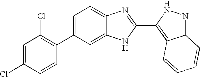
C1=C(C2=C(Cl)C=C(Cl)C=C2)C=C2C(=C1)N=C(C1=C3C(=NN1)C=CC=C3)N2
